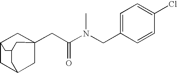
C(C(N(CC1=CC=C(Cl)C=C1)C)=O)C12CC3CC(C1)CC(C3)C2
